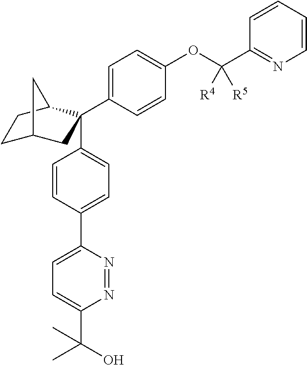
C1C2CC(C3=CC=C(OC(C4=NC=CC=C4)([R4])[R5])C=C3)(C3=CC=C(C4=CC=C(C(C)(O)C)N=N4)C=C3)C(C1)C2
